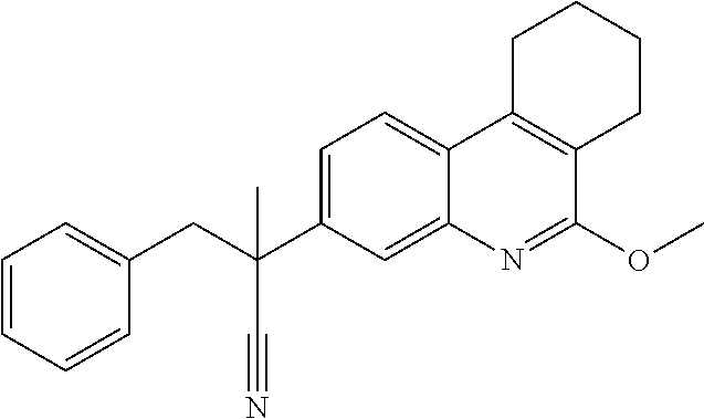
C1=C(C(CC2=CC=CC=C2)(C#N)C)C=C2C(=C1)C1=C(C(OC)=N2)CCCC1
